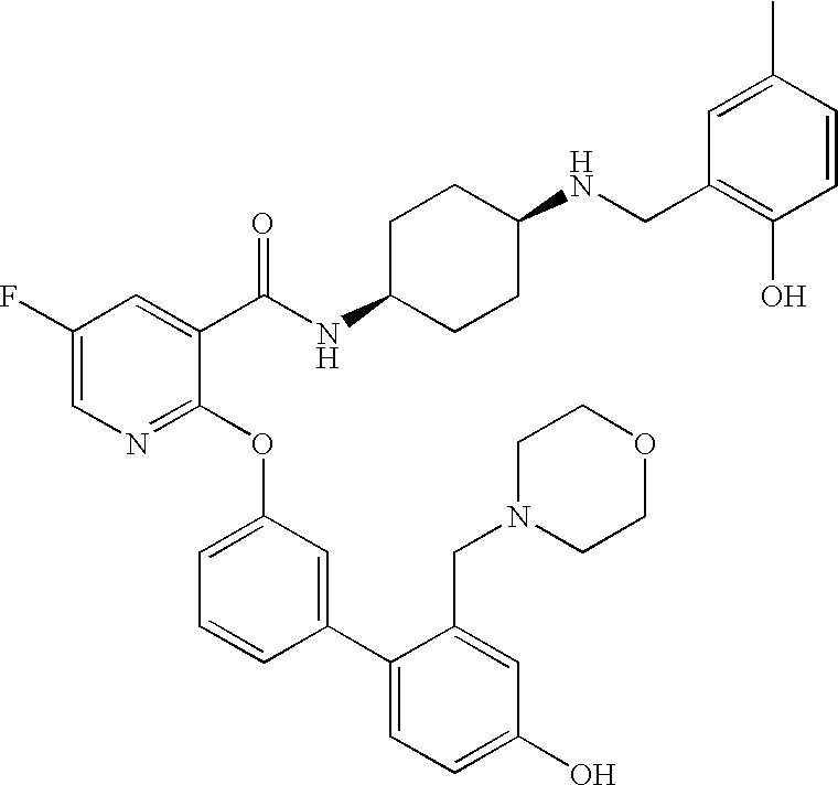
C1(F)=CN=C(OC2=CC=CC(C3=CC=C(O)C=C3CN3CCOCC3)=C2)C(C(NC2CCC(NCC3=C(O)C=CC(C)=C3)CC2)=O)=C1
